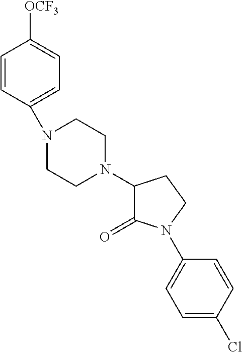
C1(N2CCN(C3=CC=C([OCF3])C=C3)CC2)C(=O)N(C2=CC=C(Cl)C=C2)CC1
